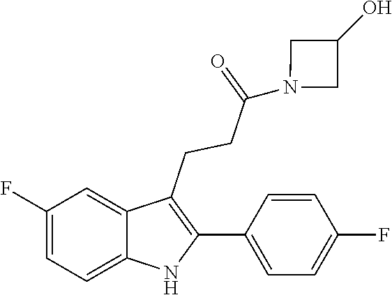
C1=CC(F)=CC=C1C1=C(CCC(=O)N2CC(O)C2)C2=CC(F)=CC=C2N1
